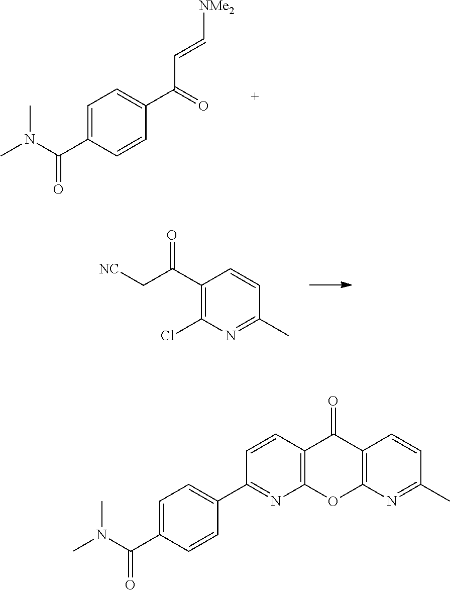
C1=C(C(N(C)C)=O)C=CC(C(=O)C=C[NMe2])=C1.C1(C(C[NC])=O)=C(Cl)N=C(C)C=C1.C12=C(N=C(C)C=C1)OC1=C(C2=O)C=CC(C2=CC=C(C(N(C)C)=O)C=C2)=N1
